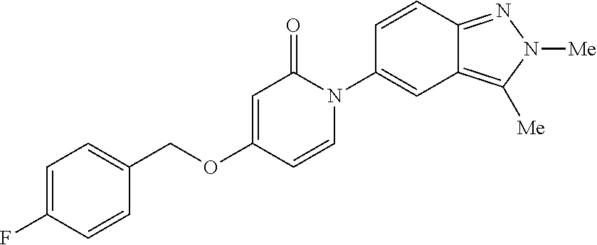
C(OC1=CC(=O)N(C2=CC3=C([Me])N([Me])N=C3C=C2)C=C1)C1=CC=C(F)C=C1
